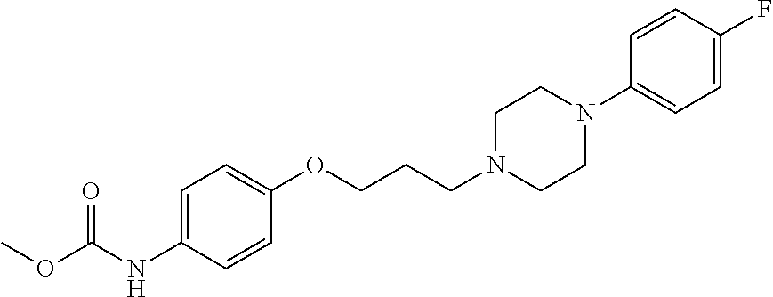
C1=CC(OCCCN2CCN(C3=CC=C(F)C=C3)CC2)=CC=C1NC(=O)OC
